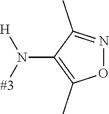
C1(N([#3])[H])=C(C)ON=C1C
